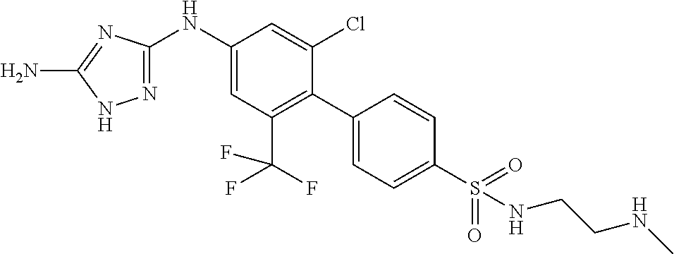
C1(NC2=CC(C(F)(F)F)=C(C3=CC=C(S(=O)(=O)NCCNC)C=C3)C(Cl)=C2)=NNC(N)=N1
